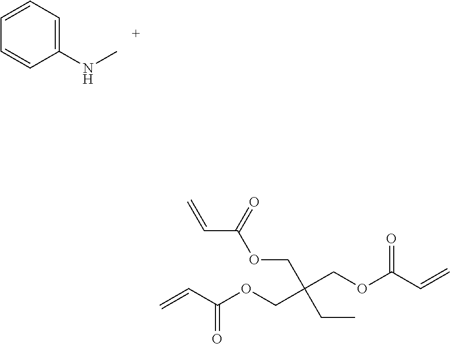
C1(NC)=CC=CC=C1.C=CC(OCC(COC(C=C)=O)(CC)COC(C=C)=O)=O
